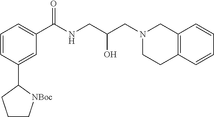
C1=CC(C2CCC[NBoc]2)=CC(C(NCC(CN2CCC3=C(C2)C=CC=C3)O)=O)=C1
